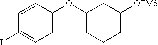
C1=CC(OC2CCCC([OTMS])C2)=CC=C1I
